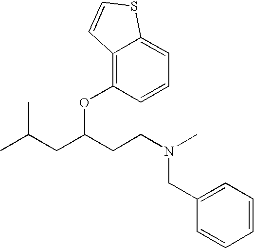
C1=CC=C(CN(CCC(CC(C)C)OC2=C3C(=CC=C2)SC=C3)C)C=C1
